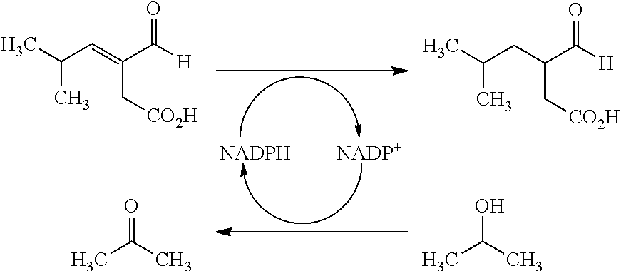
[NADPH].[NADP+].CC(C)C=C(C([H])=O)C[CO2H].CC(C)CC(C([H])=O)C[CO2H].CC(C)O.CC(C)=O
